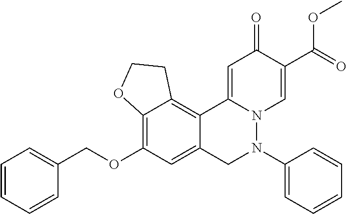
C12=C(OCC3=CC=CC=C3)C=C3C(=C1CCO2)C1=CC(=O)C(C(=O)OC)=CN1N(C1=CC=CC=C1)C3
